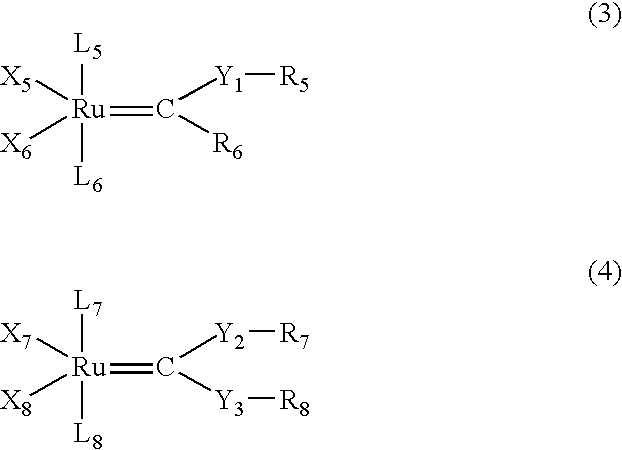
[L5][Ru]([L6])(=C([Y1][R5])[R6])([X5])[X6].[L7][Ru]([L8])(=C([Y2][R7])[Y3][R8])([X7])[X8]
